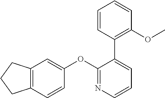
C12=C(C=CC(OC3=NC=CC=C3C3=C(OC)C=CC=C3)=C1)CCC2
